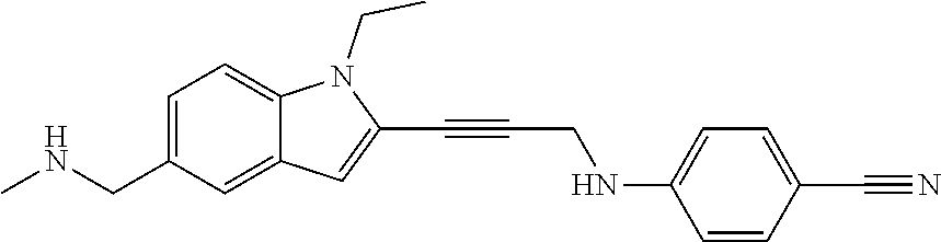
C1=C(CNC)C=C2C(=C1)N(CC)C(C#CCNC1=CC=C(C#N)C=C1)=C2
